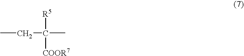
CCC([R5])([COOR7])C
